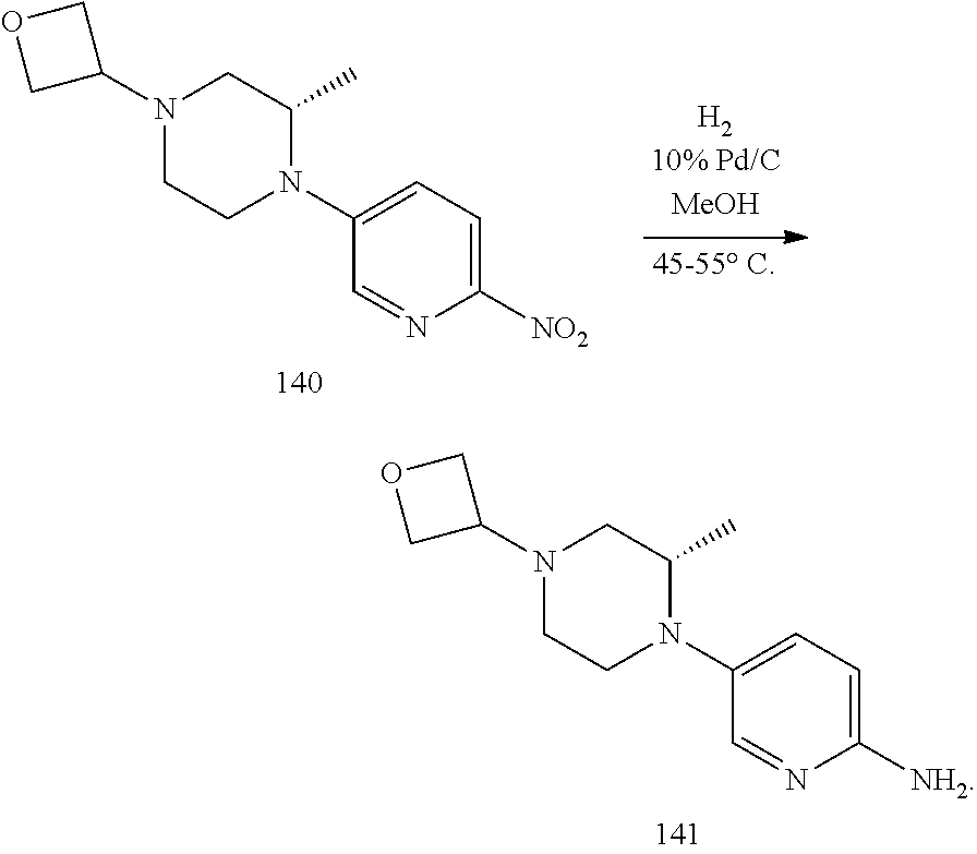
N1(C2COC2)CCN(C2=CC=C([NO2])N=C2)C(C)C1.N1(C2COC2)CCN(C2=CC=C([NH2])N=C2)C(C)C1
